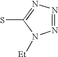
N1=NN=C(S)N1[Et]
